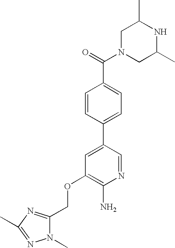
C1N(C(=O)C2=CC=C(C3=CC(OCC4=NC(C)=NN4C)=C(N)N=C3)C=C2)CC(C)NC1C
